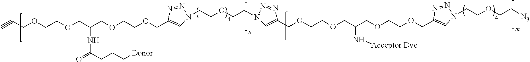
C#CCOCCOCC(COCCOCC1=CN(CCOCCN2C=C(COCCOCC(COCCOCC3=CN(CCOCC[N3])N=N3)N[Acceptor Dye])N=N2)N=N1)NC(=O)CCC[Donor]
